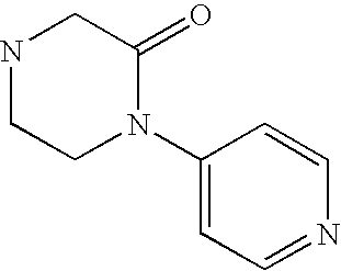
N1CCN(C2=CC=NC=C2)C(=O)C1
